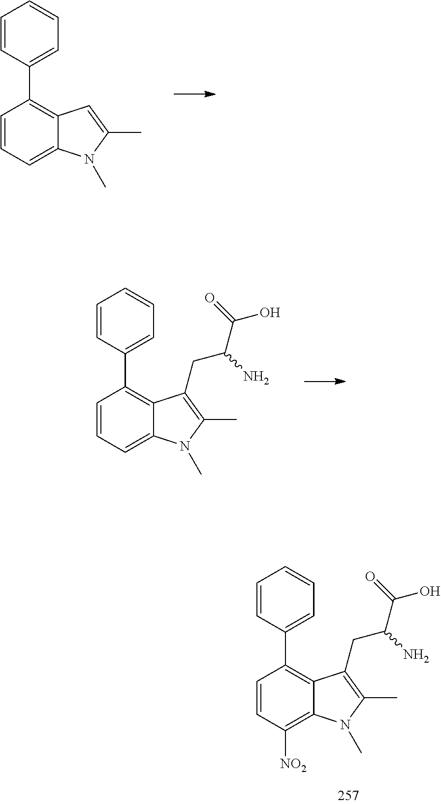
C1=C2C(=C(C3=CC=CC=C3)C=C1)C=C(C)N2C.C1=C2C(=C(C3=CC=CC=C3)C=C1)C(CC(C(O)=O)N)=C(C)N2C.[NO2]C1=C2C(=C(C3=CC=CC=C3)C=C1)C(CC(C(O)=O)N)=C(C)N2C
